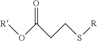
[R]OC(CCS[R])=O
